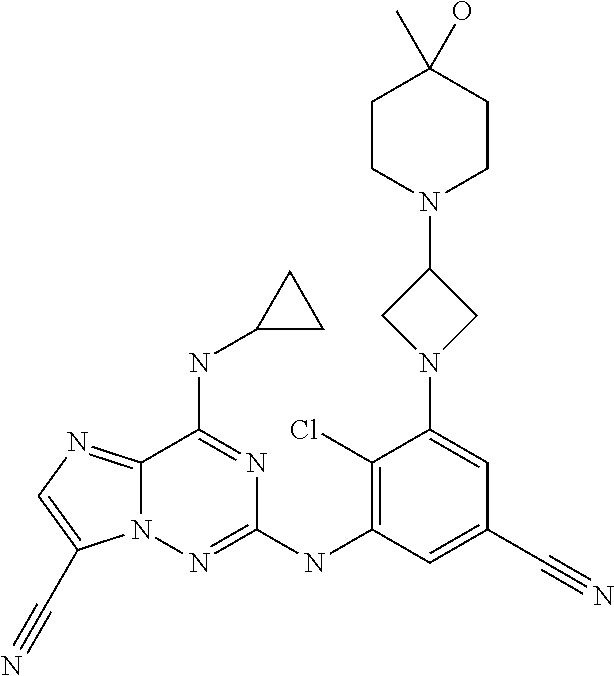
C12=NC=C(C#N)N1N=C(NC1=C(Cl)C(N3CC(N4CCC(C)(O)CC4)C3)=CC(C#N)=C1)N=C2NC1CC1
